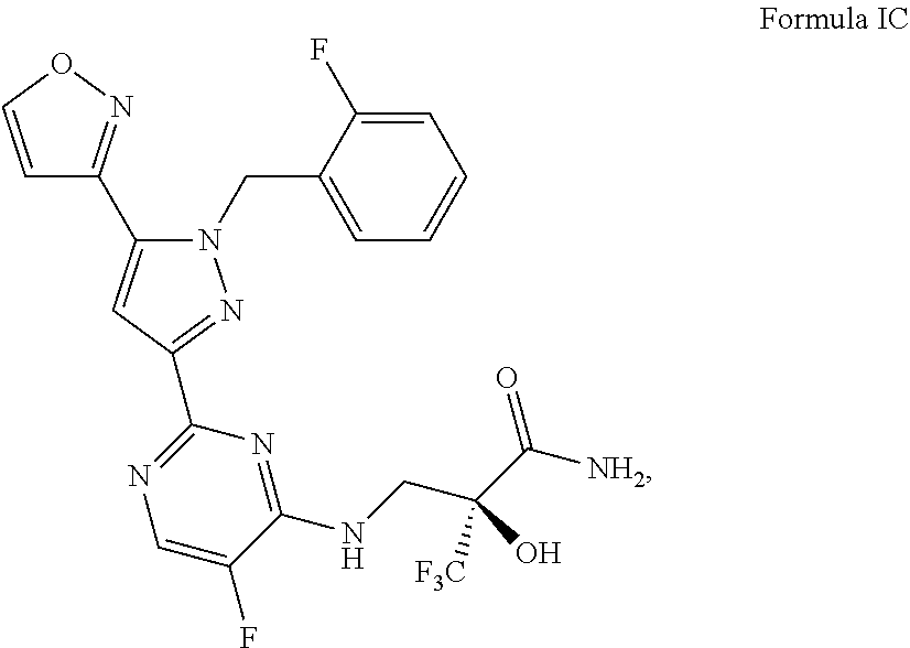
C1=CON=C1C1=CC(C2=NC=C(F)C(NCC(C([NH2])=O)(O)[F3C])=N2)=NN1CC1=CC=CC=C1F
